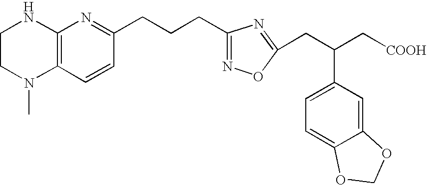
C1CN(C)C2=C(N1)N=C(CCCC1=NOC(CC(C[COOH])C3=CC=C4C(=C3)OCO4)=N1)C=C2
